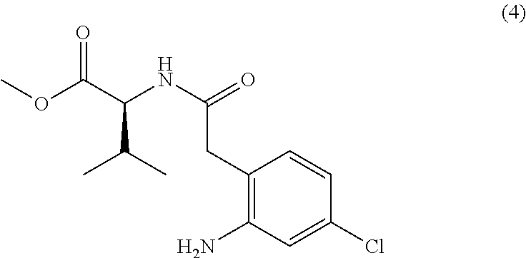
C1(CC(NC(C(OC)=O)C(C)C)=O)=C(N)C=C(Cl)C=C1
